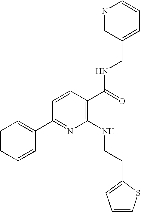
C1=CC=CC(C2=NC(NCCC3=CC=CS3)=C(C(=O)NCC3=CC=CN=C3)C=C2)=C1
